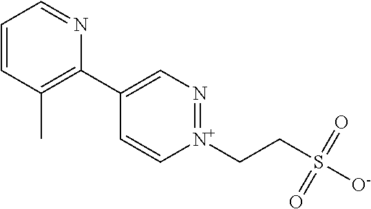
C1=CC(C)=C(C2=CN=[N+](CCS([O-])(=O)=O)C=C2)N=C1
